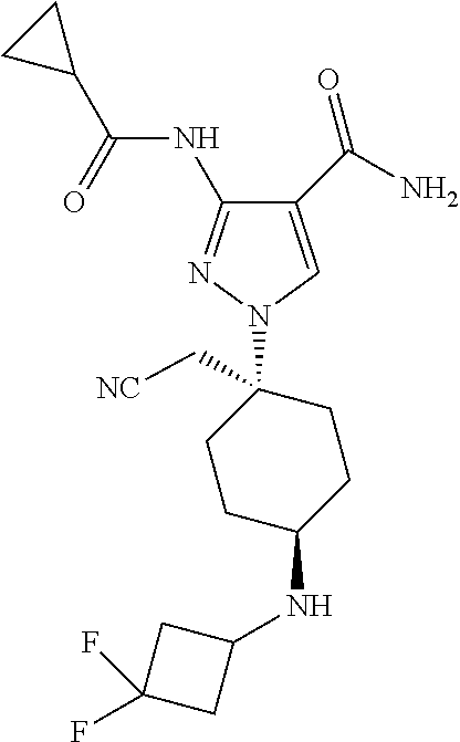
C1(C(=O)N)=CN(C2(C[NC])CCC(NC3CC(F)(F)C3)CC2)N=C1NC(C1CC1)=O
